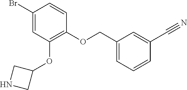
C1(OCC2=CC=CC(C#N)=C2)=C(OC2CNC2)C=C(Br)C=C1
